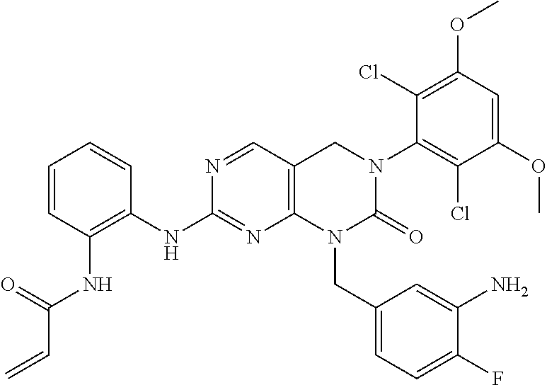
C12=C(C=NC(NC3=C(NC(C=C)=O)C=CC=C3)=N1)CN(C1=C(Cl)C(OC)=CC(OC)=C1Cl)C(=O)N2CC1=CC=C(F)C(N)=C1
